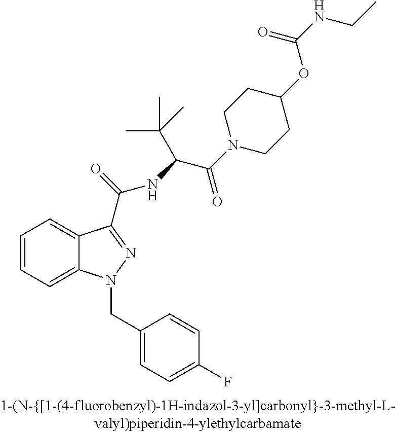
C1=CC=C2C(=C1)C(C(=O)NC(C(C)(C)C)C(=O)N1CCC(OC(NCC)=O)CC1)=NN2CC1=CC=C(F)C=C1
